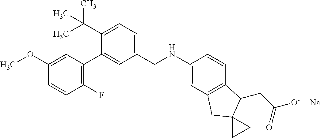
C1(OC)=CC(C2=CC(CNC3=CC4=C(C=C3)C(CC(=O)[O-])C3(C4)CC3)=CC=C2C(C)(C)C)=C(F)C=C1.[Na]
